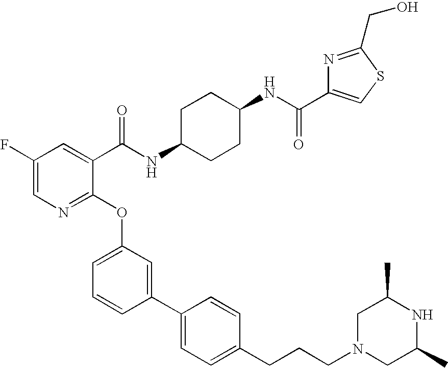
C1(F)=CN=C(OC2=CC=CC(C3=CC=C(CCCN4CC(C)NC(C)C4)C=C3)=C2)C(C(NC2CCC(NC(=O)C3=CSC(CO)=N3)CC2)=O)=C1
